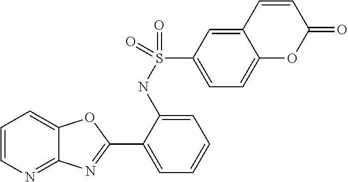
C1(NS(C2=CC=C3C(=C2)C=CC(=O)O3)(=O)=O)=CC=CC=C1C1=NC2=NC=CC=C2O1
